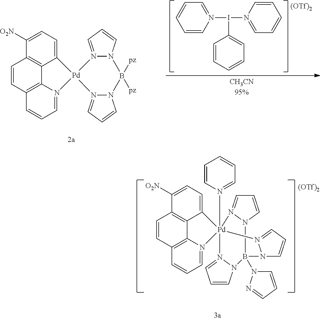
B12(N3C=CC=N3)N3C=CC=N3[Pd]3(N4=CC=CC=C4)(N4=CC=CN14)(N1=CC=CN21)C1=CC=C([O2N])C2=C1C1=C(C=C2)C=CC=N13.[(OTf)2].C1=CN(I(N2=CC=CC=C2)C2=CC=CC=C2)=CC=C1.[(OTf)2].C12=CC=C([O2N])C3=C1C1=C(C=C3)C=CC=N1[Pd]21N2=CC=CN2B([pz])([pz])N2C=CC=N12
